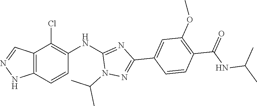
C12=C(NN=C1)C=CC(NC1=NC(C3=CC(OC)=C(C(NC(C)C)=O)C=C3)=NN1C(C)C)=C2Cl
